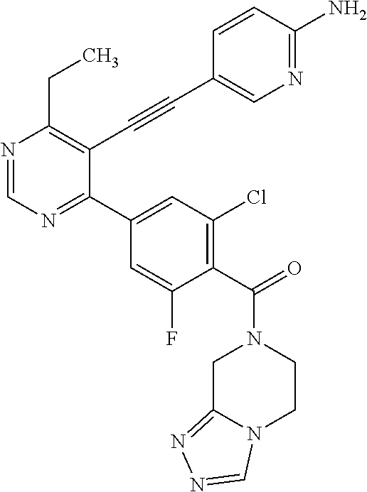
N1=CN=C(C2=CC(Cl)=C(C(=O)N3CC4=NN=CN4CC3)C(F)=C2)C(C#CC2=CN=C(N)C=C2)=C1CC
